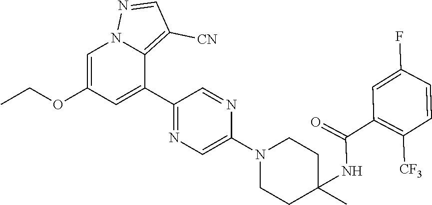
C1=C(OCC)C=C(C2=NC=C(N3CCC(C)(NC(=O)C4=C([CF3])C=CC(F)=C4)CC3)N=C2)C2=C([CN])C=NN12
